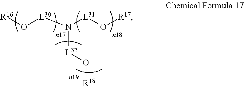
[R16]O[L30]N([L31]O[R17])[L32]O[R18]
